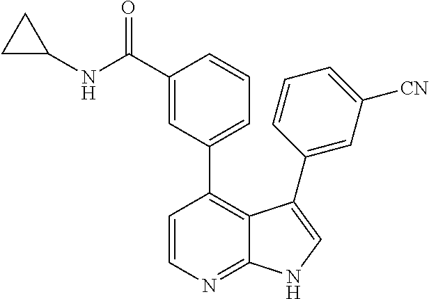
C1=CN=C2C(=C1C1=CC=CC(C(NC3CC3)=O)=C1)C(C1=CC([CN])=CC=C1)=CN2
